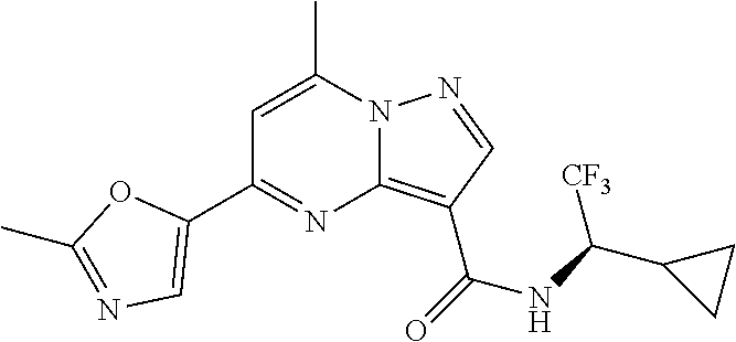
C1=C(C)N2C(=C(C(=O)NC(C3CC3)[CF3])C=N2)N=C1C1=CN=C(C)O1
